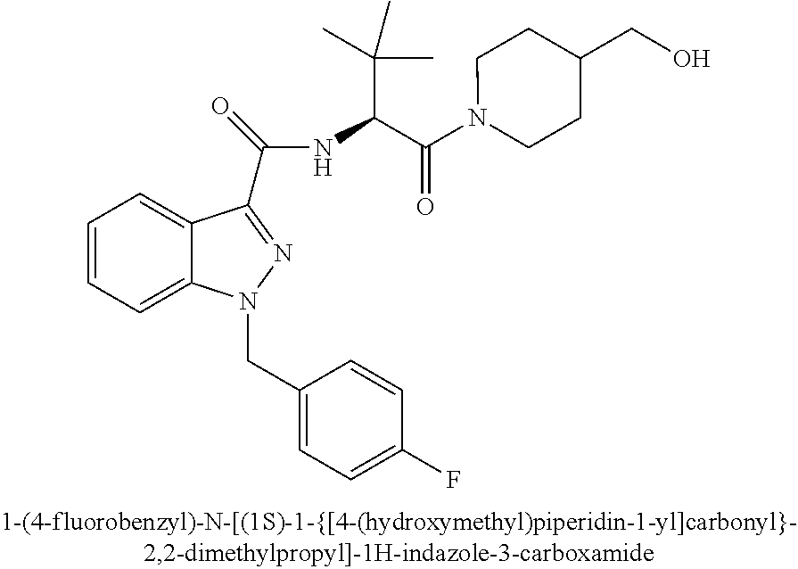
C1=CC=C2C(=C1)C(C(=O)NC(C(N1CCC(CO)CC1)=O)C(C)(C)C)=NN2CC1=CC=C(F)C=C1
